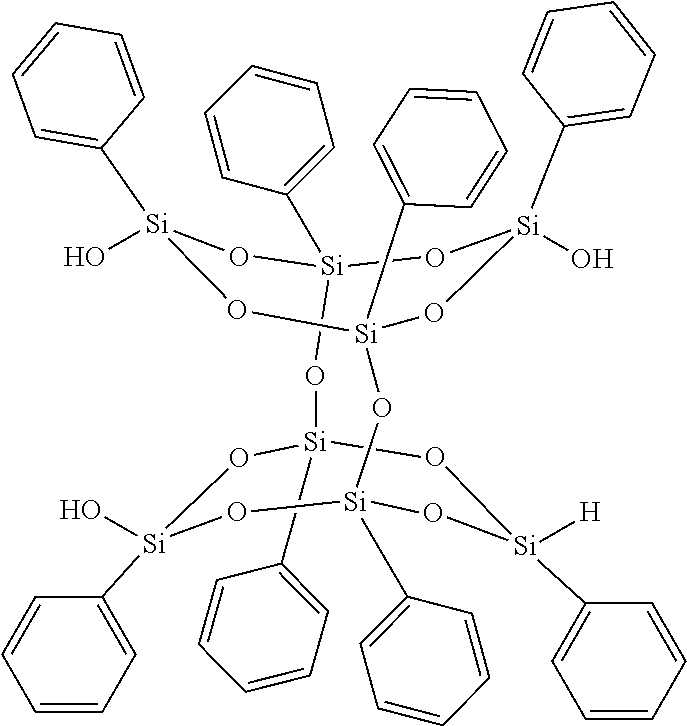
O1[Si](C2=CC=CC=C2)([H])O[Si]2(C3=CC=CC=C3)O[Si](C3=CC=CC=C3)(O)O[Si]1(C1=CC=CC=C1)O[Si]1(C3=CC=CC=C3)O[Si](C3=CC=CC=C3)(O)O[Si](C3=CC=CC=C3)(O[Si](C3=CC=CC=C3)(O)O1)O2
